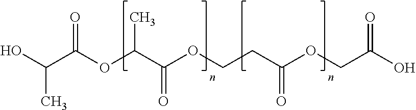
OC(C(OC(C(OCCC(OCC(O)=O)=O)=O)C)=O)C
